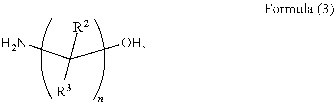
NC([OH])([R3])[R2]
